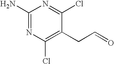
C1(N)=NC(Cl)=C(CC=O)C(Cl)=N1
